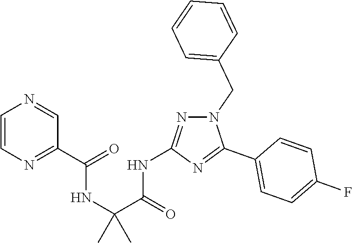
C1(C2=NC(NC(C(NC(C3=NC=CN=C3)=O)(C)C)=O)=NN2CC2=CC=CC=C2)=CC=C(F)C=C1
